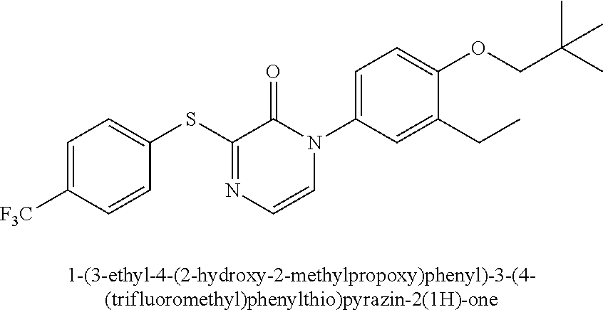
C1=C([F3C])C=CC(SC2=NC=CN(C3=CC=C(OCC(C)(C)C)C(CC)=C3)C2=O)=C1
